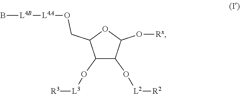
C1(O[L3][R3])C(O[L2][R2])C(O[Rx])OC1CO[L4A][L4B]B
